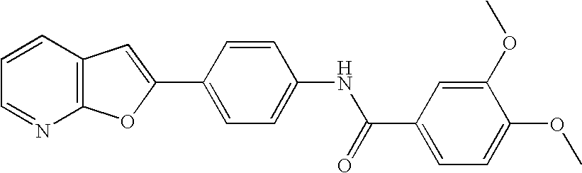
C12=C(C=CC=N1)C=C(C1=CC=C(NC(C3=CC=C(OC)C(OC)=C3)=O)C=C1)O2
